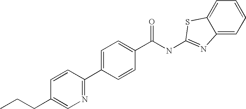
C1=CC=C2C(=C1)SC(NC(C1=CC=C(C3=NC=C(CCC)C=C3)C=C1)=O)=N2
